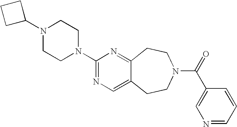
C1C(N2CCN(C3=NC=C4C(=N3)CCN(C(=O)C3=CN=CC=C3)CC4)CC2)CC1
